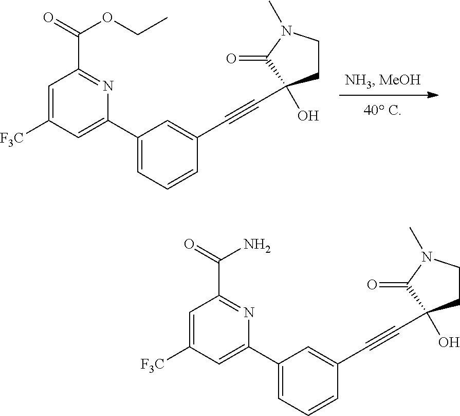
C1(C2=CC([F3C])=CC(C(=O)OCC)=N2)=CC=CC(C#CC2(O)CCN(C)C2=O)=C1.C1(C2=CC([F3C])=CC(C(=O)N)=N2)=CC=CC(C#CC2(O)CCN(C)C2=O)=C1
